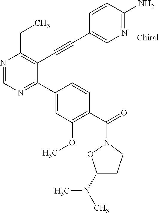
N1=CN=C(C2=CC(OC)=C(C(N3OC(N(C)C)CC3)=O)C=C2)C(C#CC2=CN=C(N)C=C2)=C1CC
